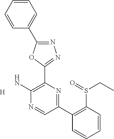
[H].NC1=C(C2=NN=C(C3=CC=CC=C3)O2)N=C(C2=C(S(=O)CC)C=CC=C2)C=N1
